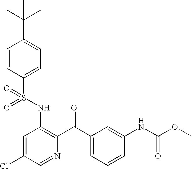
O=S(NC1=C(C(=O)C2=CC=CC(NC(OC)=O)=C2)N=CC(Cl)=C1)(=O)C1=CC=C(C(C)(C)C)C=C1
